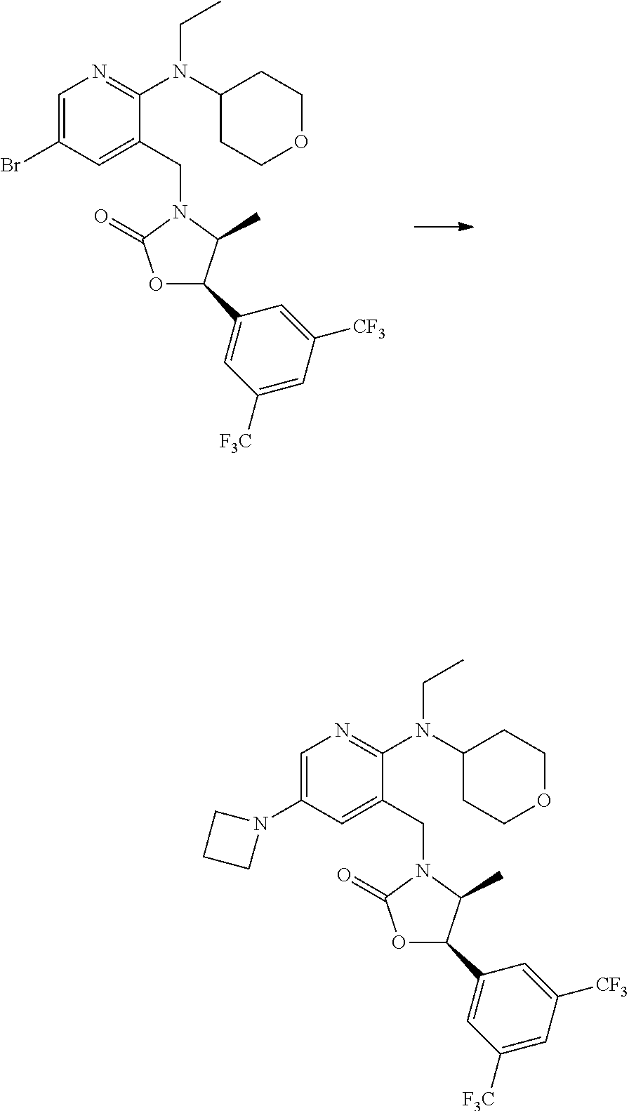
C1=C(Br)C=C(CN2C(=O)OC(C3=CC([F3C])=CC([CF3])=C3)C2C)C(N(C2CCOCC2)CC)=N1.C1=C(N2CCC2)C=C(CN2C(=O)OC(C3=CC([F3C])=CC([CF3])=C3)C2C)C(N(C2CCOCC2)CC)=N1
